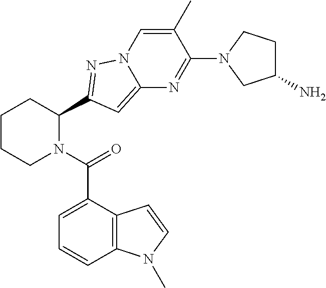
C1CCN(C(=O)C2=CC=CC3=C2C=CN3C)C(C2=NN3C=C(C)C(N4CC(N)CC4)=NC3=C2)C1
